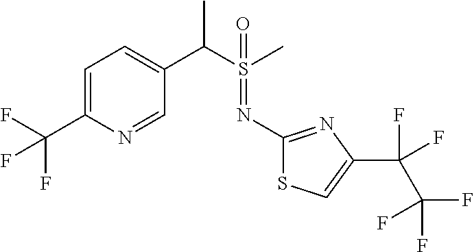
C1=C(C(F)(F)F)N=CC(C(S(C)(=O)=NC2=NC(C(F)(C(F)(F)F)F)=CS2)C)=C1
